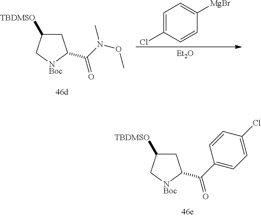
C1C([TBDMSO])C[NBoc]C1C(C1=CC=C(Cl)C=C1)=O.C1C([TBDMSO])C[NBoc]C1C(N(OC)C)=O.C1=C(Cl)C=CC([MgBr])=C1.[Et2O]
